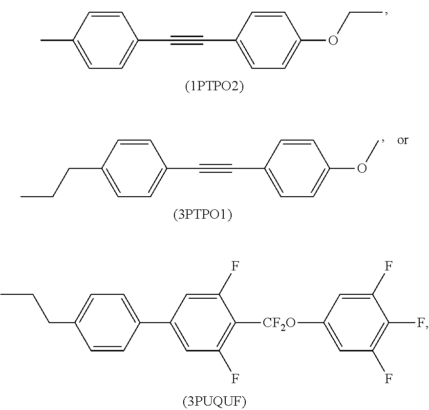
CC1=CC=C(C#CC2=CC=C(OCC)C=C2)C=C1.C(C1=CC=C(C#CC2=CC=C(OC)C=C2)C=C1)CC.C1=CC(C2=CC(F)=C([CF2O]C3=CC(F)=C(F)C(F)=C3)C(F)=C2)=CC=C1CCC
